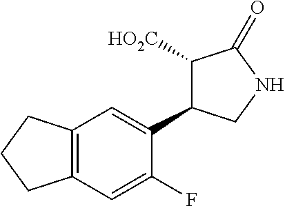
C12=C(C=C(F)C(C3C([HO2C])C(=O)NC3)=C1)CCC2
